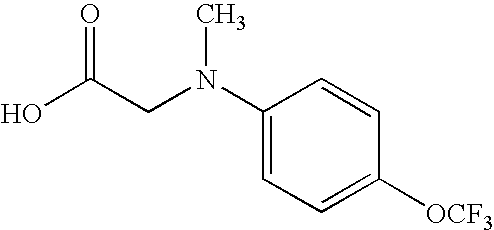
OC(CN(C1=CC=C([OCF3])C=C1)C)=O
